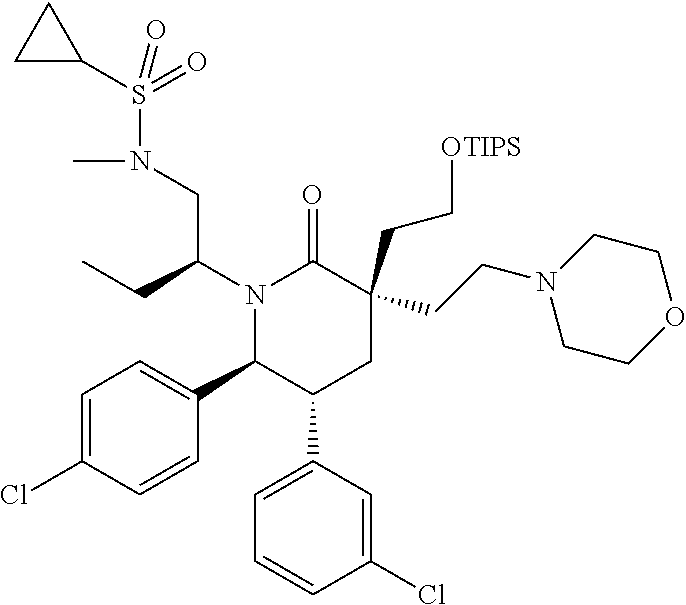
N1(C(CC)CN(C)S(=O)(=O)C2CC2)C(C2=CC=C(Cl)C=C2)C(C2=CC=CC(Cl)=C2)CC(CC[OTIPS])(CCN2CCOCC2)C1=O
